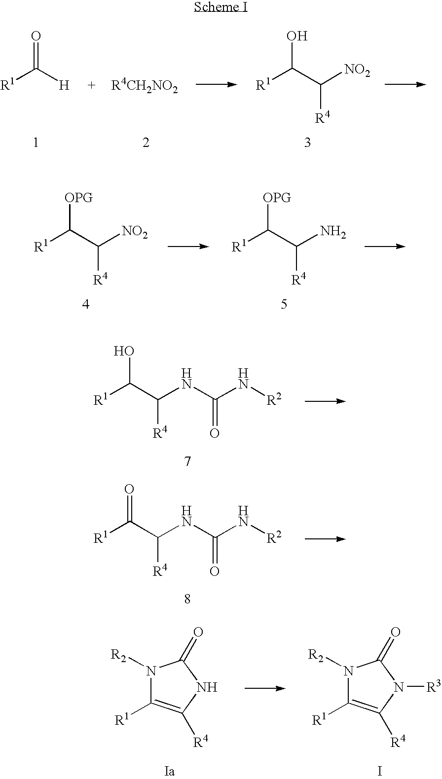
O=C([H])[R1].[R1]C(C([NO2])[R4])O.[R1]C(C([NO2])[R4])[OPG].[R1]C(C(N)[R4])[OPG].[R1]C(C(NC(=O)N[R2])[R4])O.[R1]C(C(NC(=O)N[R2])[R4])=O.N1([R2])C([R1])=C([R4])NC1=O.N1([R2])C([R1])=C([R4])N([R3])C1=O.I
